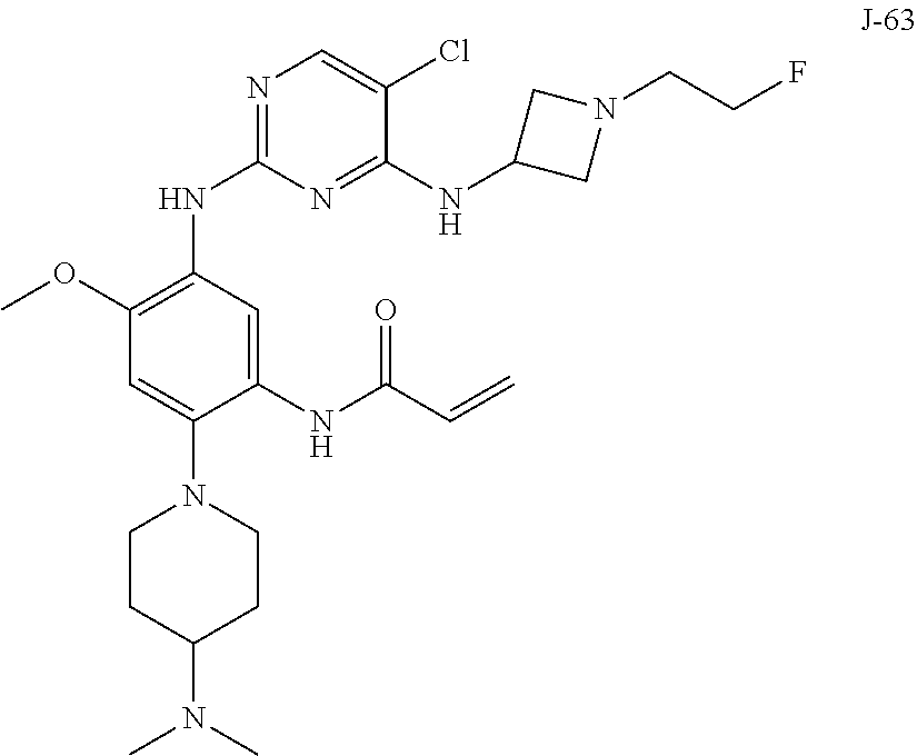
C1CC(N(C)C)CCN1C1=CC(OC)=C(NC2=NC=C(Cl)C(NC3CN(CCF)C3)=N2)C=C1NC(C=C)=O
